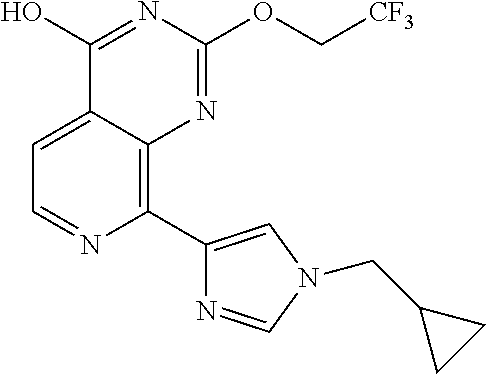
C1=C2C(=C(C3=CN(CC4CC4)C=N3)N=C1)N=C(OC[CF3])N=C2O
